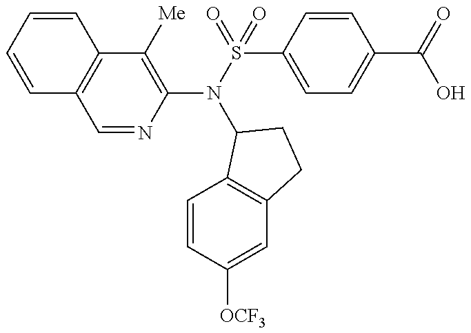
C1=CC=CC2=C1C=NC(N(S(=O)(C1=CC=C(C(=O)O)C=C1)=O)C1C3=C(C=C([OCF3])C=C3)CC1)=C2[Me]
